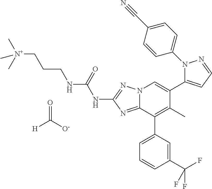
[N+](CCCNC(NC1=NN2C(=N1)C(C1=CC=CC(C(F)(F)F)=C1)=C(C)C(C1=CC=NN1C1=CC=C(C#N)C=C1)=C2)=O)(C)(C)C.O=C([O-])[H]
